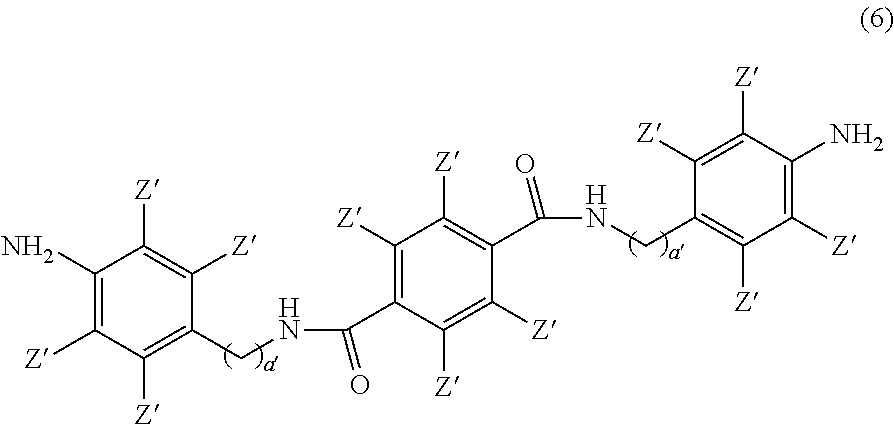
NC1=C([Z])C([Z])=C(CNC(=O)C2=C([Z])C([Z])=C(C(NCC3=C([Z])C([Z])=C(N)C([Z])=C3[Z])=O)C([Z])=C2[Z])C([Z])=C1[Z]
